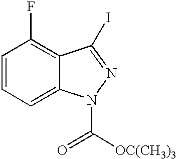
C1=CC=C2C(=C1F)C(I)=NN2C([OC(CH3)3])=O
